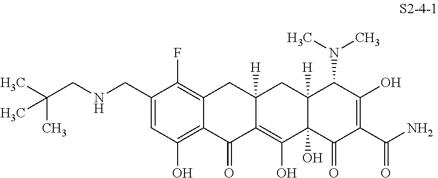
C12=C(O)C=C(CNCC(C)(C)C)C(F)=C1CC1([H])C(=C(O)C3(O)C([H])(C1)C(N(C)C)C(O)=C(C(N)=O)C3=O)C2=O
